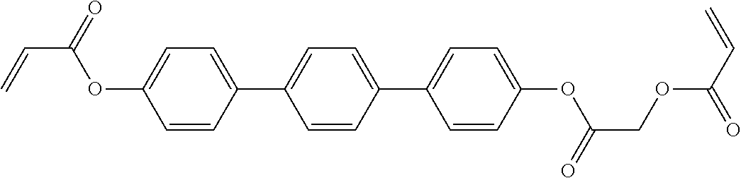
C1=CC(C2=CC=C(C3=CC=C(OC(=O)COC(=O)C=C)C=C3)C=C2)=CC=C1OC(=O)C=C
